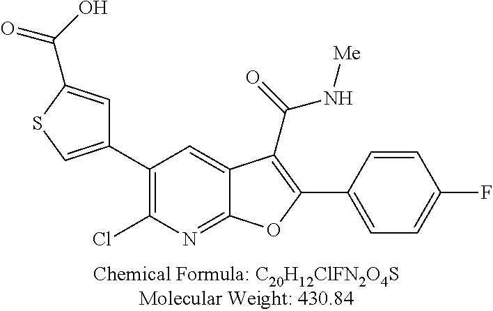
C1(C2=CSC(C(=O)O)=C2)=C(Cl)N=C2C(=C1)C(C(=O)N[Me])=C(C1=CC=C(F)C=C1)O2
